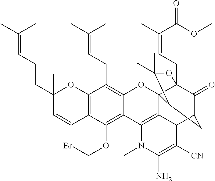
C12=C(C=CC(CCC=C(C)C)(C)O1)C(OCBr)=C1C(=C2CC=C(C)C)OC23C4(CC=C(C)C(OC)=O)C(=O)C(CC2C(C)(C)O4)C2C3=C1N(C)C(N)=C2[CN]
